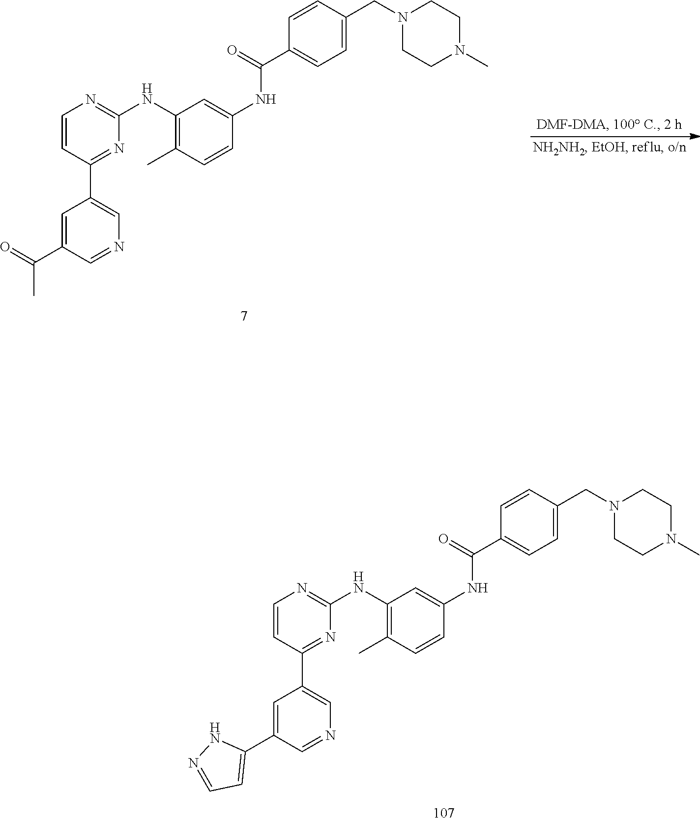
C1=CC(C2=CN=CC(C3=CC=NN3)=C2)=NC(NC2=C(C)C=CC(NC(C3=CC=C(CN4CCN(C)CC4)C=C3)=O)=C2)=N1.C1=CC(C2=CN=CC(C(=O)C)=C2)=NC(NC2=C(C)C=CC(NC(C3=CC=C(CN4CCN(C)CC4)C=C3)=O)=C2)=N1
